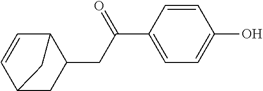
C12CC(CC(C3=CC=C(O)C=C3)=O)C(C=C1)C2
